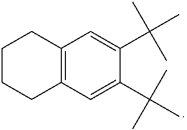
C1CCC2=C(C1)C=C(C(C)(C)C)C(C(C)(C)C)=C2
